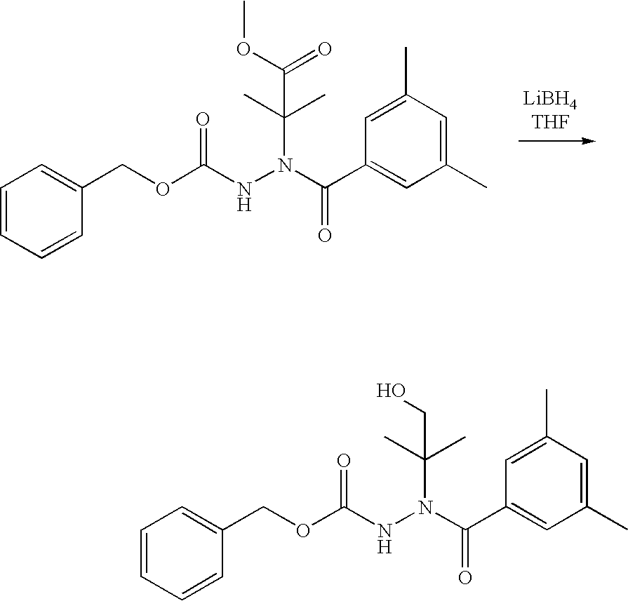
C1=CC=CC(COC(NN(C(C(=O)OC)(C)C)C(=O)C2=CC(C)=CC(C)=C2)=O)=C1.C1=CC=CC(COC(NN(C(CO)(C)C)C(=O)C2=CC(C)=CC(C)=C2)=O)=C1
